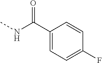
CNC(C1=CC=C(F)C=C1)=O
